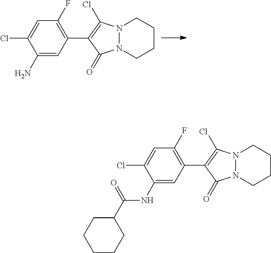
C1=C(Cl)C(N)=CC(C2=C(Cl)N3N(CCCC3)C2=O)=C1F.C1=C(Cl)C(NC(C2CCCCC2)=O)=CC(C2=C(Cl)N3N(CCCC3)C2=O)=C1F
